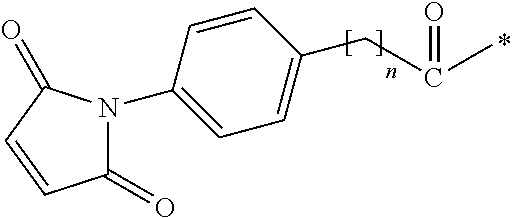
C1(=O)N(C2=CC=C(CC(C)=O)C=C2)C(=O)C=C1
